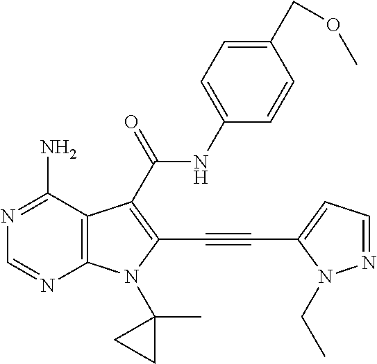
N1=C(N)C2=C(N=C1)N(C1(C)CC1)C(C#CC1=CC=NN1CC)=C2C(NC1=CC=C(COC)C=C1)=O
